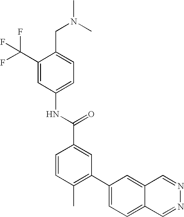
C1(C(F)(F)F)=CC(NC(C2=CC(C3=CC=C4C(=C3)C=NN=C4)=C(C)C=C2)=O)=CC=C1CN(C)C
